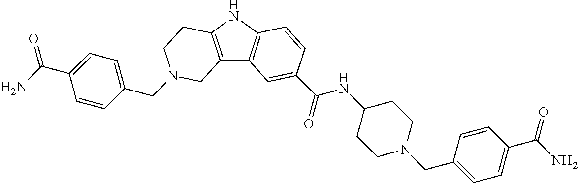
C(N1CCC2=C(C3=C(N2)C=CC(C(=O)NC2CCN(CC4=CC=C(C(N)=O)C=C4)CC2)=C3)C1)C1=CC=C(C(N)=O)C=C1
